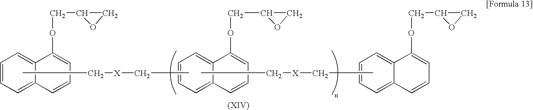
CC[X]CC.C12=CC=CC=C1C=CC=C2OCC1CO1.C1=C2C(=CC=C1)C(OCC1CO1)=CC=C2.C([X]CC)C.C12=CC=CC=C1C=CC=C2OCC1CO1
